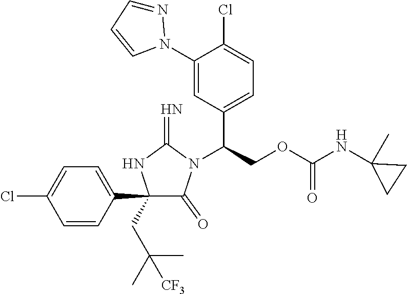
C1(C2=CC=C(Cl)C=C2)(CC(C)(C)[CF3])C(=O)N(C(COC(NC2(C)CC2)=O)C2=CC=C(Cl)C(N3N=CC=C3)=C2)C(=N)N1
